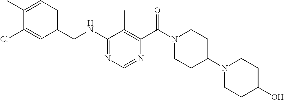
C(NC1=NC=NC(C(N2CCC(N3CCC(O)CC3)CC2)=O)=C1C)C1=CC=C(C)C(Cl)=C1
